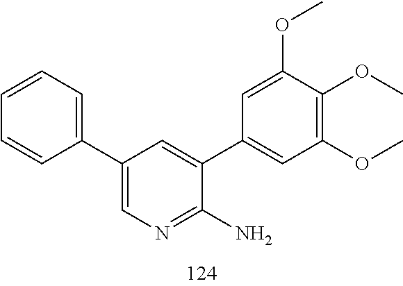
N1=C(N)C(C2=CC(OC)=C(OC)C(OC)=C2)=CC(C2=CC=CC=C2)=C1
